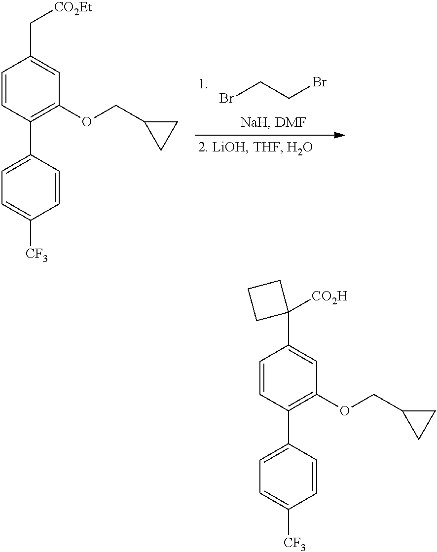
BrCCBr.C1=CC(C2=CC=C([CF3])C=C2)=C(OCC2CC2)C=C1C[CO2Et].C1=CC(C2=CC=C([CF3])C=C2)=C(OCC2CC2)C=C1C1([CO2H])CCC1
